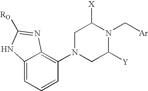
C12=CC=CC(N3CC([Y])N(C[Ar])C([X])C3)=C1N=C([RO])N2
